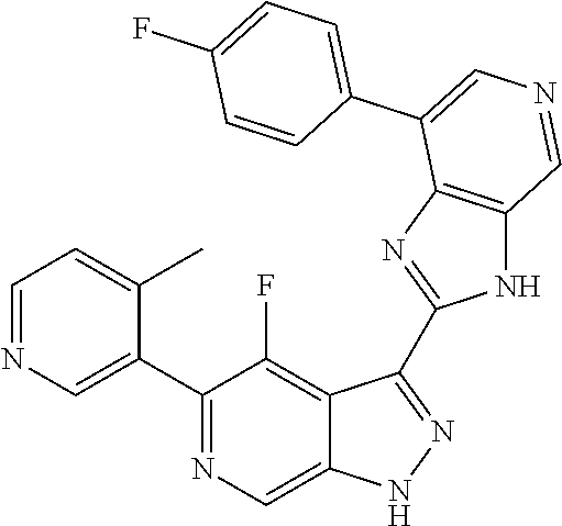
C1(C2=CN=CC=C2C)=NC=C2C(=C1F)C(C1=NC3=C(N1)C=NC=C3C1=CC=C(F)C=C1)=NN2
